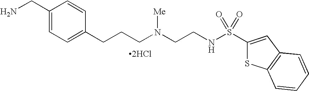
C1(CN)=CC=C(CCCN(CCNS(C2=CC3=C(S2)C=CC=C3)(=O)=O)[Me])C=C1.[2HCl]
